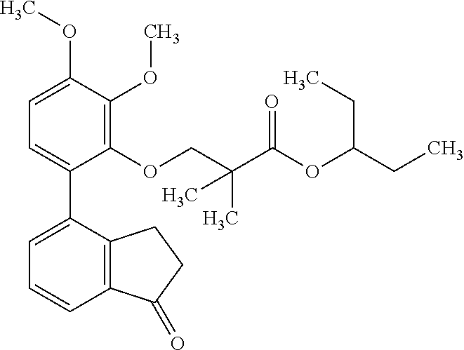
C1=C(OC)C(OC)=C(OCC(C(OC(CC)CC)=O)(C)C)C(C2=CC=CC3=C2CCC3=O)=C1
